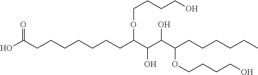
OC(CCCCCCCC(C(C(C(CCCCCC)OCCCCO)O)O)OCCCCO)=O
